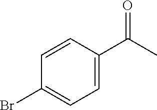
C1(Br)=CC=C(C(C)=O)C=C1
